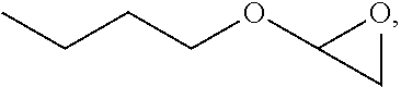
CCCCOC1OC1
